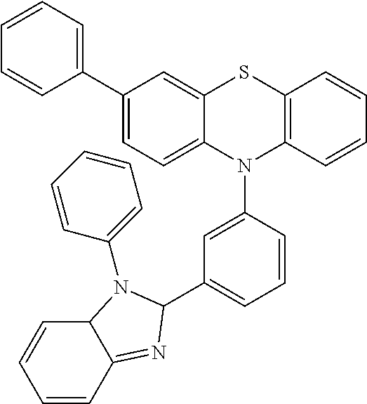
C1(C2=CC=C3C(=C2)SC2=C(N3C3=CC(C4N=C5C=CC=CC5N4C4=CC=CC=C4)=CC=C3)C=CC=C2)=CC=CC=C1
